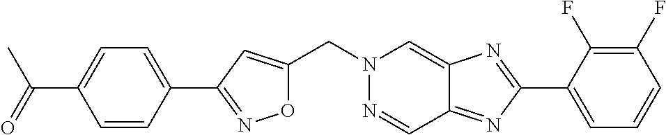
O1C(CN2N=CC3=NC(C4=CC=CC(F)=C4F)=NC3=C2)=CC(C2=CC=C(C(C)=O)C=C2)=N1
